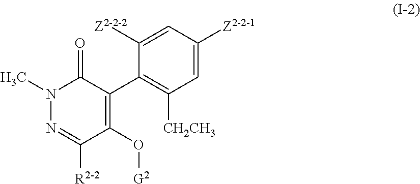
N1(C)N=C([R2-2])C(O[G2])=C(C2=C([CH2CH3])C=C([Z2-2-1])C=C2[Z2-2-2])C1=O
